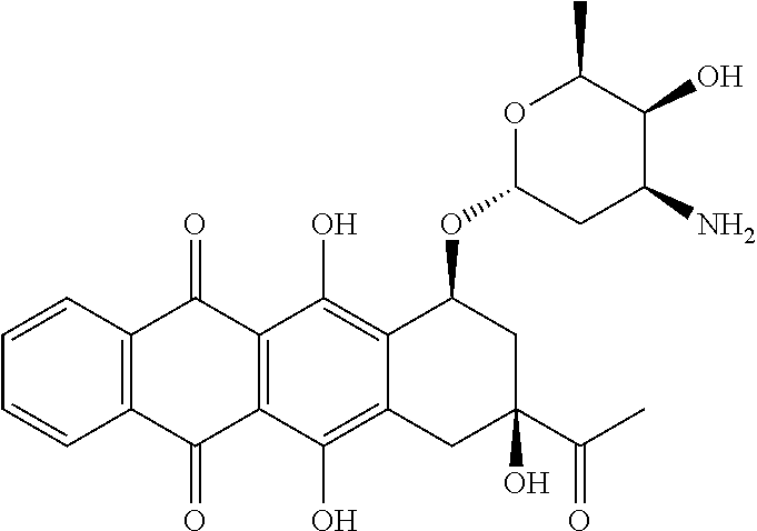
C12=C(C=CC=C1)C(=O)C1=C(C2=O)C(O)=C2C(=C1O)C(OC1CC(N)C(O)C(C)O1)CC(C(C)=O)(O)C2
